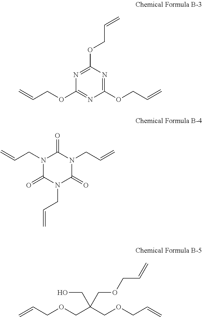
N1=C(OCC=C)N=C(OCC=C)N=C1OCC=C.N1(CC=C)C(=O)N(CC=C)C(=O)N(CC=C)C1=O.C=CCOCC(COCC=C)(CO)COCC=C
